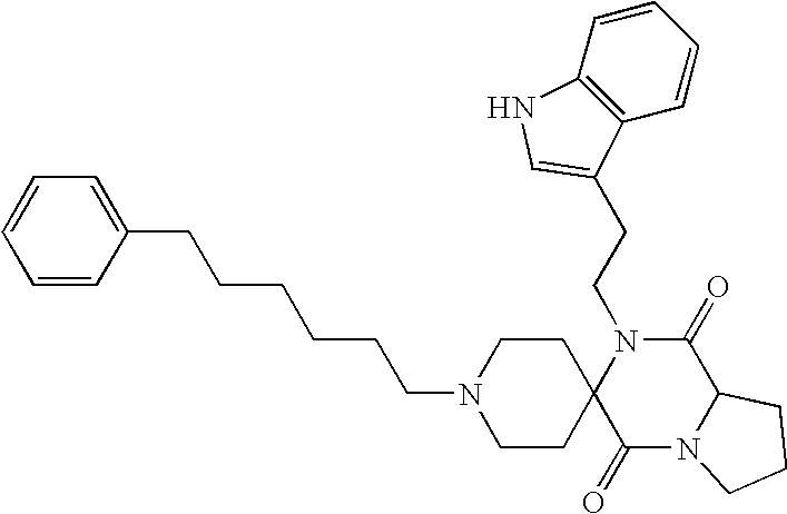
C(N1C2(C(=O)N3C(C1=O)CCC3)CCN(CCCCCCC1=CC=CC=C1)CC2)CC1=CNC2=C1C=CC=C2
